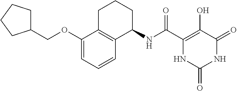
C(C1=C(O)C(=O)NC(=O)N1)(=O)NC1CCCC2=C1C=CC=C2OCC1CCCC1
